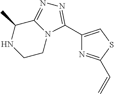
C1(C)C2=NN=C(C3=CSC(C=C)=N3)N2CCN1
